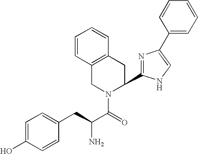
C1=C(O)C=CC(CC(C(=O)N2C(C3=NC(C4=CC=CC=C4)=CN3)CC3=C(C2)C=CC=C3)N)=C1
